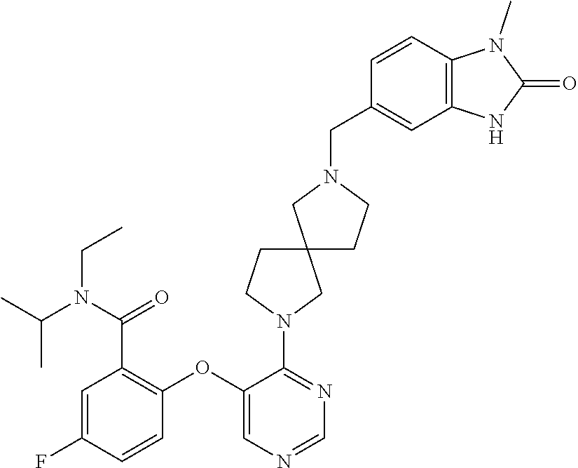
C1=C(F)C=CC(OC2=CN=CN=C2N2CC3(CC2)CCN(CC2=CC4=C(C=C2)N(C)C(=O)N4)C3)=C1C(=O)N(C(C)C)CC
